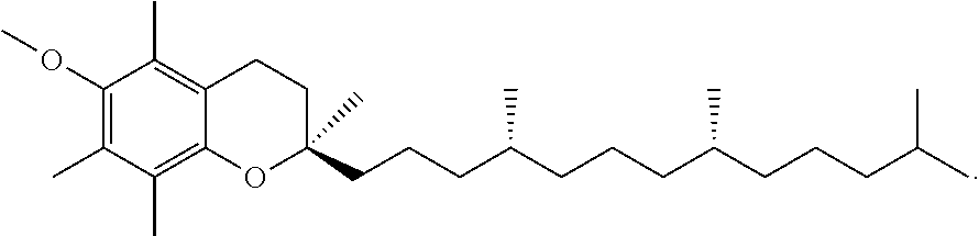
C1(OC)=C(C)C(C)=C2C(=C1C)CCC(CCCC(CCCC(CCCC(C)C)C)C)(C)O2
